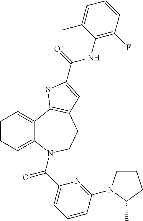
C1=CC=C2C(=C1)C1=C(CCN2C(C2=CC=CC(N3CCCC3C)=N2)=O)C=C(C(=O)NC2=C(F)C=CC=C2C)S1
